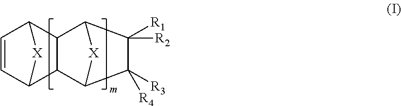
C1=CC2[X]C1C1C2C2C([R3])([R4])C([R1])([R2])C1[X]2
